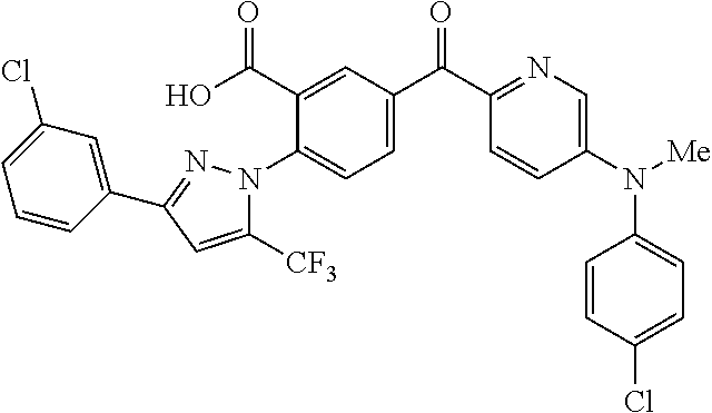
C1(N2N=C(C3=CC(Cl)=CC=C3)C=C2[CF3])=CC=C(C(C2=NC=C(N(C3=CC=C(Cl)C=C3)[Me])C=C2)=O)C=C1C(O)=O
